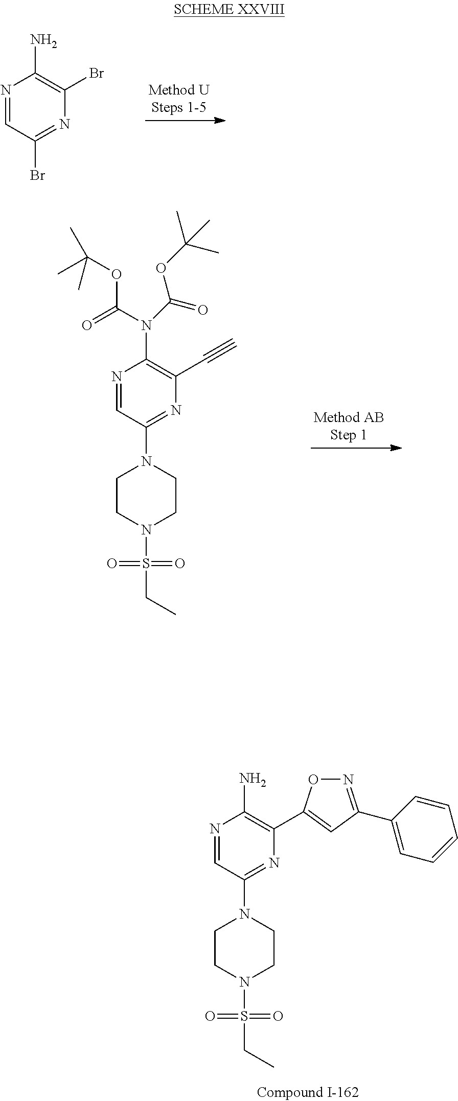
N1=CC(N2CCN(S(=O)(=O)CC)CC2)=NC(C#C)=C1N(C(=O)OC(C)(C)C)C(OC(C)(C)C)=O.N1=CC(Br)=NC(Br)=C1N.N1=CC(N2CCN(S(=O)(=O)CC)CC2)=NC(C2=CC(C3=CC=CC=C3)=NO2)=C1N
